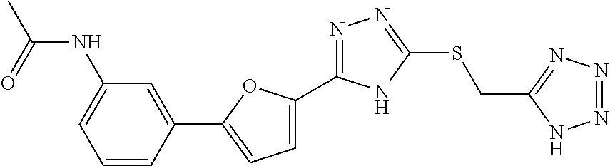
C1=C(C2=NN=C(SCC3=NN=NN3)N2)OC(C2=CC(NC(C)=O)=CC=C2)=C1
